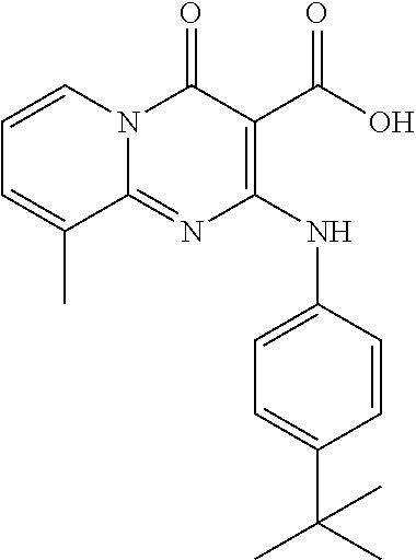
C1=C(C(C)(C)C)C=CC(NC2=C(C(O)=O)C(=O)N3C(=N2)C(C)=CC=C3)=C1
